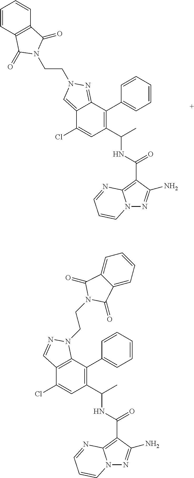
C1(Cl)=CC(C(C)NC(=O)C2=C3N(N=C2N)C=CC=N3)=C(C2=CC=CC=C2)C2=C1C=NN2CCN1C(=O)C2=CC=CC=C2C1=O.C1(Cl)=CC(C(C)NC(=O)C2=C3N(N=C2N)C=CC=N3)=C(C2=CC=CC=C2)C2=NN(CCN3C(=O)C4=C(C3=O)C=CC=C4)C=C12
